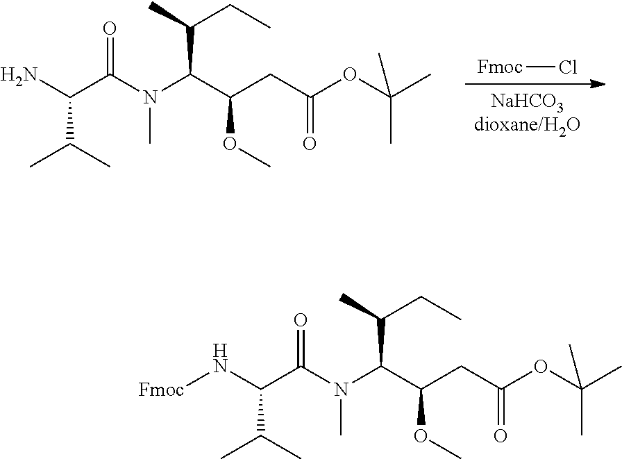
[NaHCO3dioxane/H2O].[Fmoc]Cl.C(C(CC(OC(C)(C)C)=O)OC)(C(C)CC)N(C)C(C(N)C(C)C)=O.C(C(CC(OC(C)(C)C)=O)OC)(C(C)CC)N(C)C(C(N[Fmoc])C(C)C)=O
